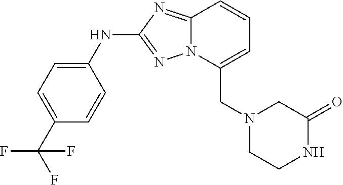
C1(NC2=NN3C(=N2)C=CC=C3CN2CCNC(=O)C2)=CC=C(C(F)(F)F)C=C1
